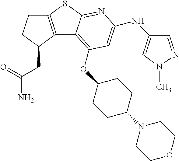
C12=C(C(CC(=O)N)CC1)C1=C(OC3CCC(N4CCOCC4)CC3)C=C(NC3=CN(C)N=C3)N=C1S2
